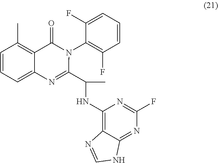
C1=CC=C2C(=C1C)C(=O)N(C1=C(F)C=CC=C1F)C(C(C)NC1=C3C(=NC(F)=N1)NC=N3)=N2
